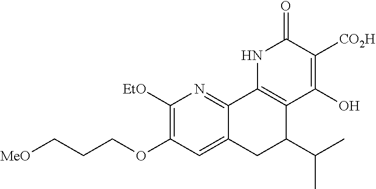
C12=CC(OCCC[MeO])=C([EtO])N=C1C1=C(C(C(C)C)C2)C(O)=C([CO2H])C(=O)N1
